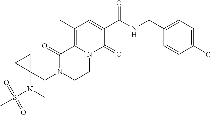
C12=C(C)C=C(C(=O)NCC3=CC=C(Cl)C=C3)C(=O)N1CCN(CC1(N(C)S(C)(=O)=O)CC1)C2=O
